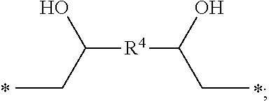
C([R4]C(CC)O)(O)CC
